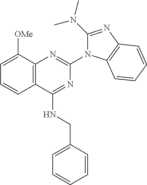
C12=C(C([OMe])=CC=C1)N=C(N1C(N(C)C)=NC3=C1C=CC=C3)N=C2NCC1=CC=CC=C1
